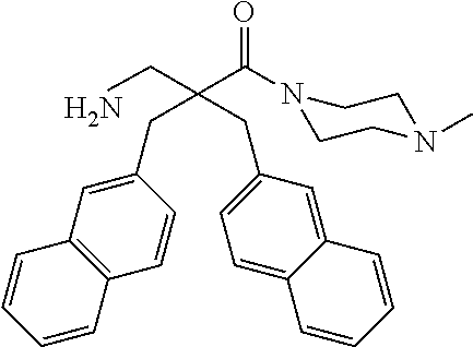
C(C(CN)(CC1=CC2=C(C=C1)C=CC=C2)CC1=CC=C2C(=C1)C=CC=C2)(=O)N1CCN(C)CC1
